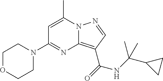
C1OCCN(C2=NC3=C(C(=O)NC(C4CC4)(C)C)C=NN3C(C)=C2)C1
